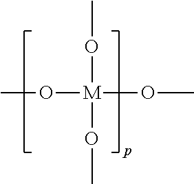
CO[M](OC)(OC)OC
